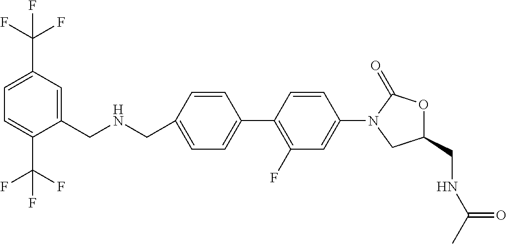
C1(CNCC2=CC=C(C3=C(F)C=C(N4CC(CNC(=O)C)OC4=O)C=C3)C=C2)=CC(C(F)(F)F)=CC=C1C(F)(F)F
